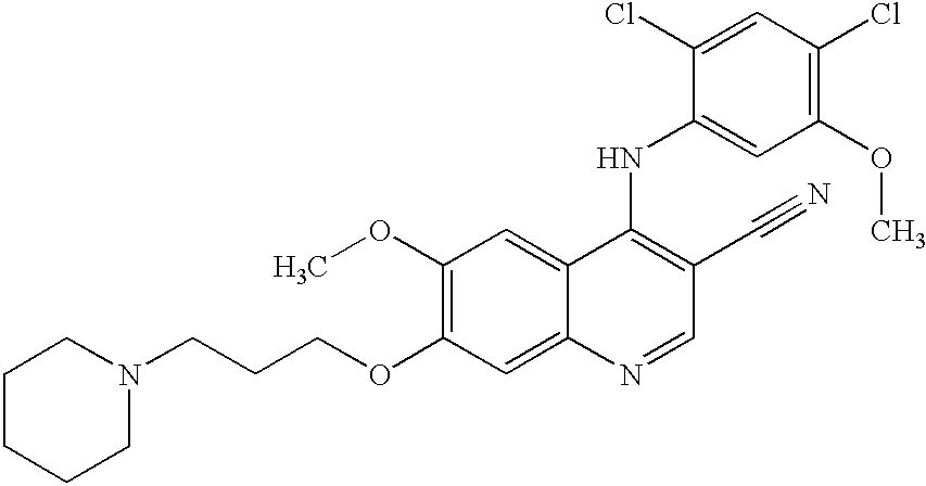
C(CCOC1=C(OC)C=C2C(=C1)N=CC(C#N)=C2NC1=CC(OC)=C(Cl)C=C1Cl)N1CCCCC1
